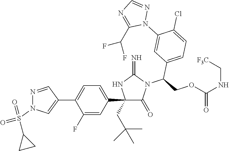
C1(C2=CC=C(C3=CN(S(=O)(=O)C4CC4)N=C3)C(F)=C2)(CC(C)(C)C)C(=O)N(C(COC(NC[F3C])=O)C2=CC=C(Cl)C(N3N=CN=C3C(F)F)=C2)C(=N)N1
